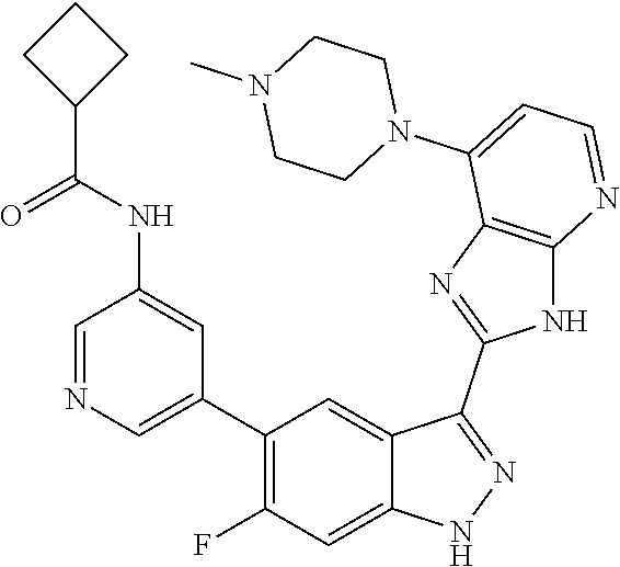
C1=NC=C(C2=C(F)C=C3C(=C2)C(C2=NC4=C(N2)N=CC=C4N2CCN(C)CC2)=NN3)C=C1NC(=O)C1CCC1
